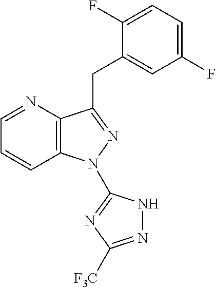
C1=NC2=C(C=C1)N(C1=NC([F3C])=NN1)N=C2CC1=CC(F)=CC=C1F
